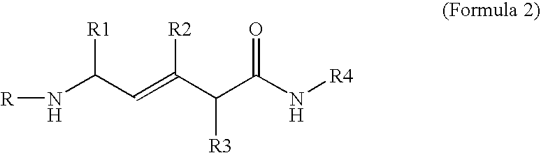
[R]NC(C=C(C(C(N[R4])=O)[R3])[R2])[R1]
